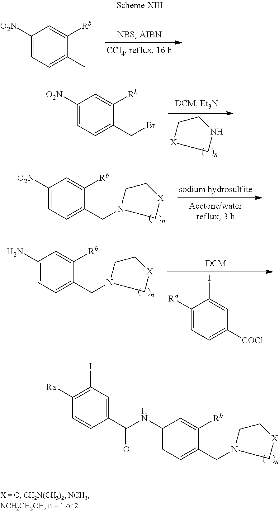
C1([O2N])=CC=C(C)C([Rb])=C1.C1[X]CNC1.C1([O2N])=CC=C(CBr)C([Rb])=C1.C1(NC(C2=CC(I)=C([Ra])C=C2)=O)=CC=C(CN2CC[X]C2)C([Rb])=C1.C1([O2N])=CC=C(CN2CC[X]C2)C([Rb])=C1.C1(N)=CC=C(CN2CC[X]C2)C([Rb])=C1.C1([Ra])=CC=C([COCl])C=C1I
